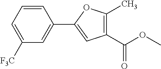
C1=CC=C([F3C])C=C1C1=CC(C(OC)=O)=C(C)O1
